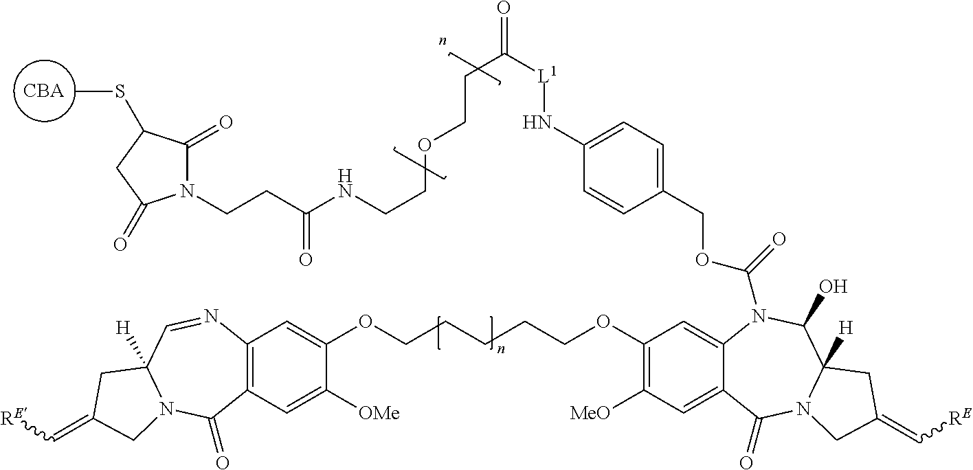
C12=C(C=C([OMe])C(OCCCCCOC3=C([MeO])C=C4C(=C3)N(C(=O)OCC3=CC=C(N[L1]C(=O)CCOCCNC(CCN5C(=O)C(SC)CC5=O)=O)C=C3)C(O)C3([H])N(C4=O)CC(=C[RE])C3)=C1)C(=O)N1C([H])(C=N2)CC(=C[RE])C1
